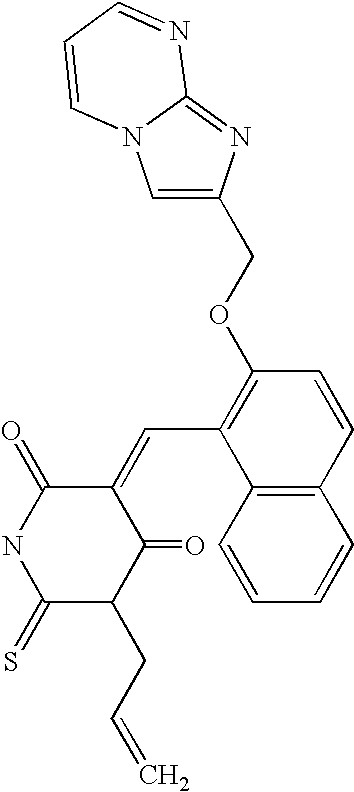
C1=C(COC2=C(C=C3C(=O)NC(=S)C(CC=C)C3=O)C3=C(C=C2)C=CC=C3)N=C2N1C=CC=N2
